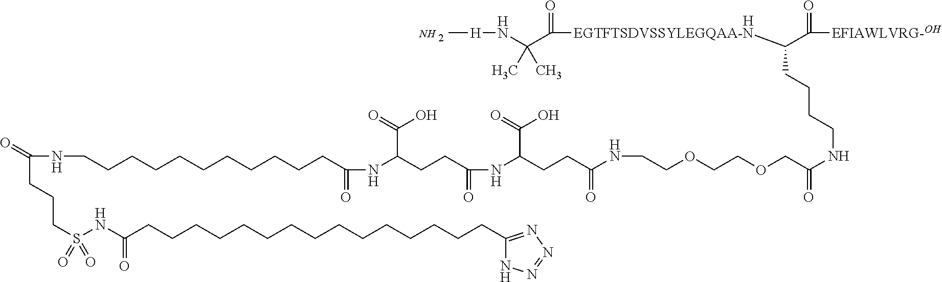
[H].C[H]NC(C(=O)[EGTFTSDVSSYLEGQAA-N]C(C(=O)[EFIAWLVRG-OH])CCCCNC(COCCOCCNC(CCC(NC(=O)CCC(C(=O)O)NC(=O)CCCCCCCCCCCNC(CCCS(=O)(=O)NC(CCCCCCCCCCCCCCCC1=NN=NN1)=O)=O)C(=O)O)=O)=O)(C)C.N
